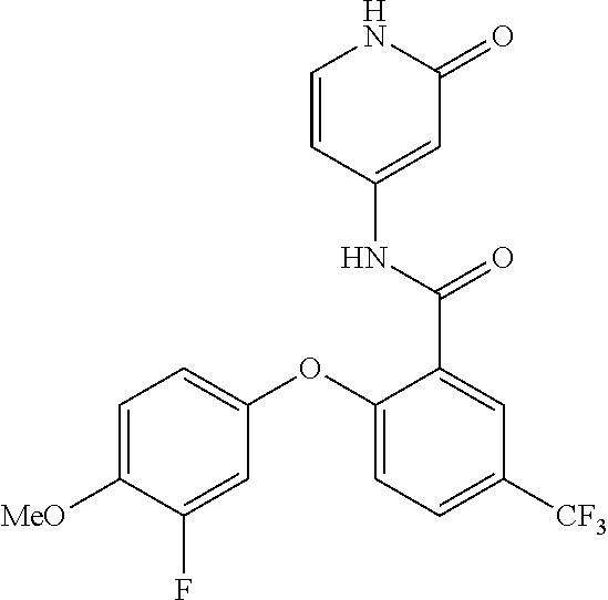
C1=CC(NC(=O)C2=CC([CF3])=CC=C2OC2=CC=C([MeO])C(F)=C2)=CC(=O)N1
